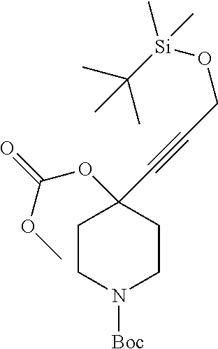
C1CN([Boc])CCC1(OC(=O)OC)C#CCO[Si](C)(C(C)(C)C)C
